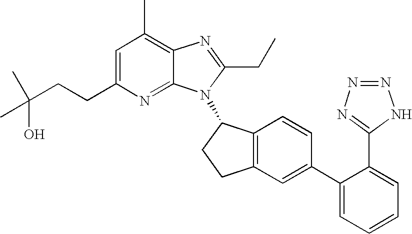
C1=C(CCC(C)(C)O)N=C2C(=C1C)N=C(CC)N2C1C2=C(CC1)C=C(C1=CC=CC=C1C1=NN=NN1)C=C2
